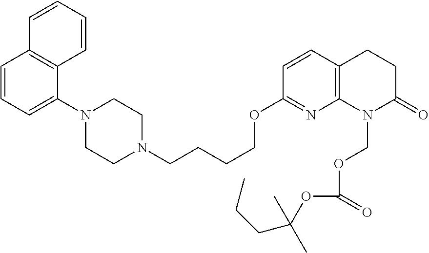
C1=CC=C(N2CCN(CCCCOC3=NC4=C(C=C3)CCC(=O)N4COC(=O)OC(C)(C)CCC)CC2)C2=C1C=CC=C2
